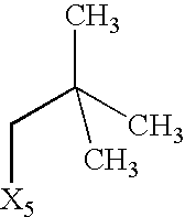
CC(C)(C[X5])C
